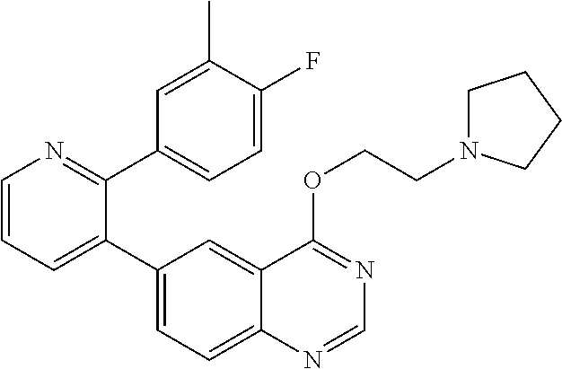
C1=CN=C(C2=CC=C(F)C(C)=C2)C(C2=CC=C3C(=C2)C(OCCN2CCCC2)=NC=N3)=C1
